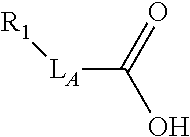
O=C([LA][R1])O
